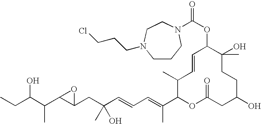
OC(C(C)C1C(CC(O)(C)C=CC=C(C)C2OC(=O)CC(O)CCC(C)(O)C(OC(=O)N3CCCN(CCCCl)CC3)C=CC2C)O1)CC
